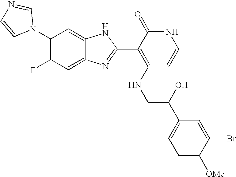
C1=C2C(=CC(N3C=NC=C3)=C1F)NC(C1=C(NCC(C3=CC=C([OMe])C(Br)=C3)O)C=CNC1=O)=N2
